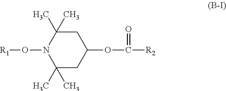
[R1]ON1C(C)(C)CC(OC([R2])=O)CC1(C)C
